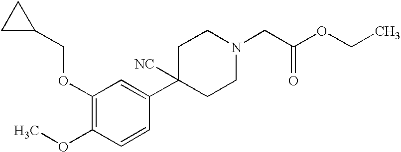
C1(OCC2CC2)=C(OC)C=CC(C2([NC])CCN(CC(OCC)=O)CC2)=C1
